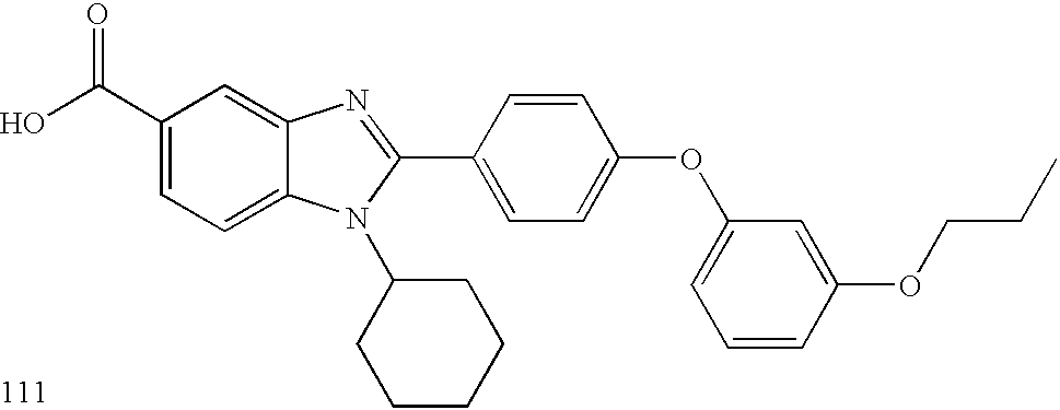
OC(C1=CC=C2C(=C1)N=C(C1=CC=C(OC3=CC=CC(OCCC)=C3)C=C1)N2C1CCCCC1)=O
